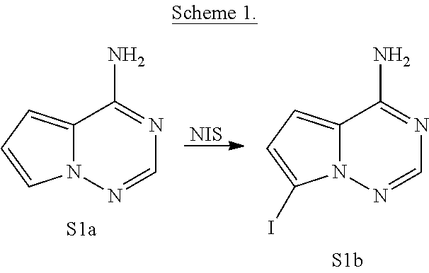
C12=CC=CN1N=CN=C2N.[NIS].C12=CC=C(I)N1N=CN=C2N
